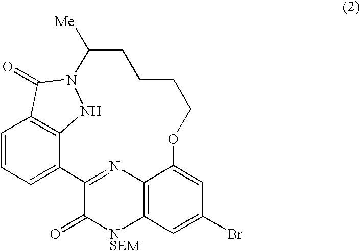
C1=CC=C2C3=C1C(=O)N(N3)C([Me])CCCCOC1=CC(Br)=CC3=C1N=C2C(=O)[NSEM]3
